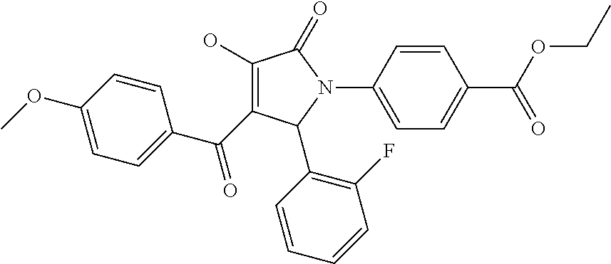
C1(OC)=CC=C(C(=O)C2=C(O)C(=O)N(C3=CC=C(C(OCC)=O)C=C3)C2C2=C(F)C=CC=C2)C=C1
